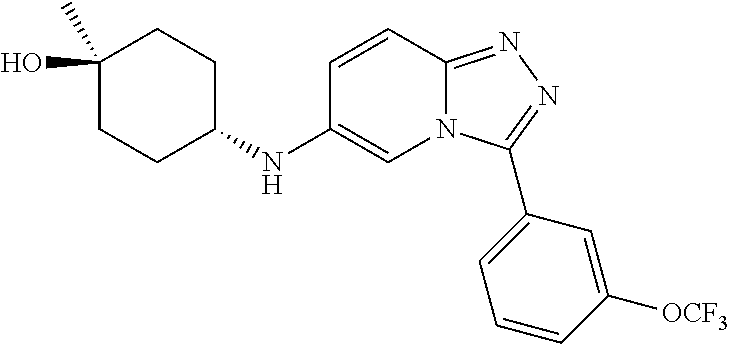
C1(O)(C)CCC(NC2=CN3C(=NN=C3C3=CC=CC([OCF3])=C3)C=C2)CC1
